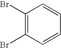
C1(Br)=C(Br)C=CC=C1
